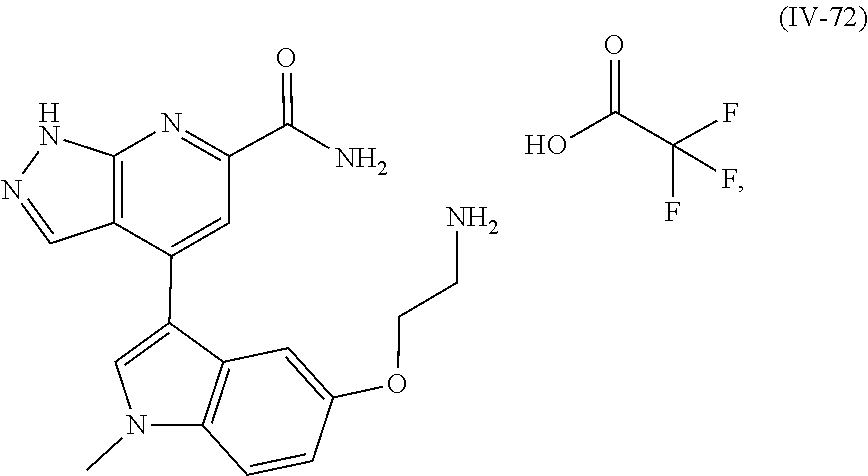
NCCOC1=CC2=C(C=C1)N(C)C=C2C1=CC(C(=O)N)=NC2=C1C=NN2.C(C(F)(F)F)(O)=O
